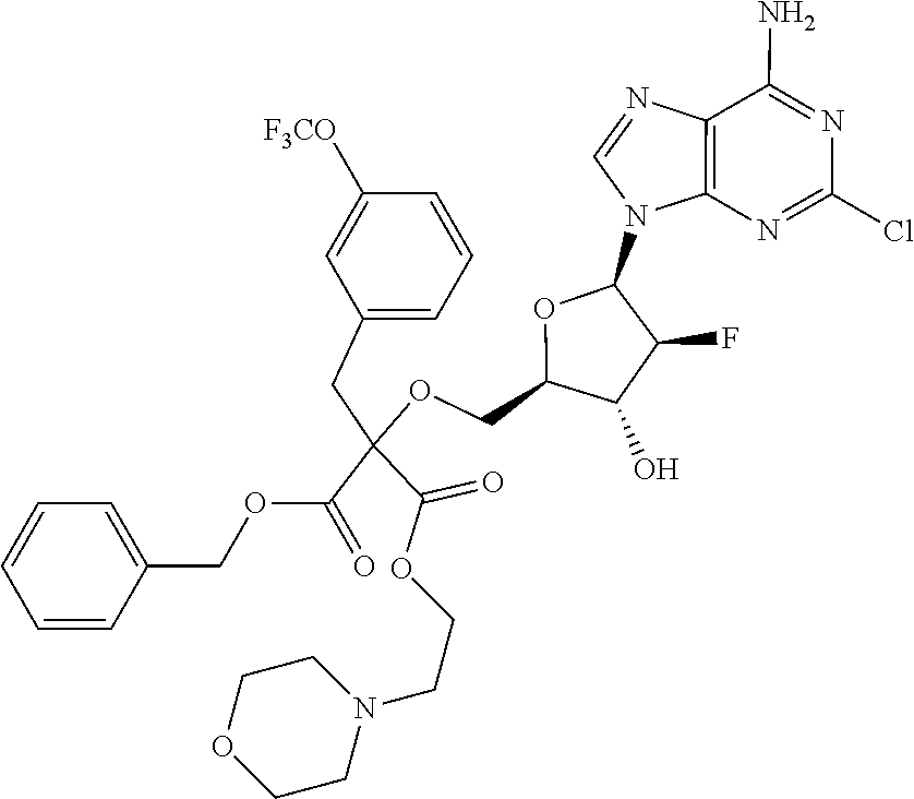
C12=C(N=C(Cl)N=C1N)N(C1OC(COC(CC3=CC=CC([F3CO])=C3)(C(OCC3=CC=CC=C3)=O)C(=O)OCCN3CCOCC3)C(O)C1F)C=N2
